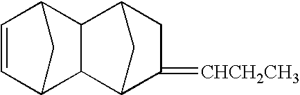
C1=CC2CC1C1C3C(=[CHCH2CH3])CC(C21)C3
